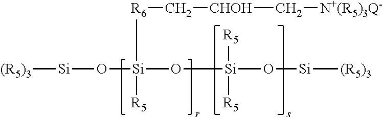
[(R5)3][Si]O[Si]([R5])([R6]C[CHOH]C[N+(R5)3Q-])O[Si]([R5])([R5])O[Si][(R5)3]
